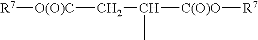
[R7][O(O)C]CC([C(O)O][R7])C
